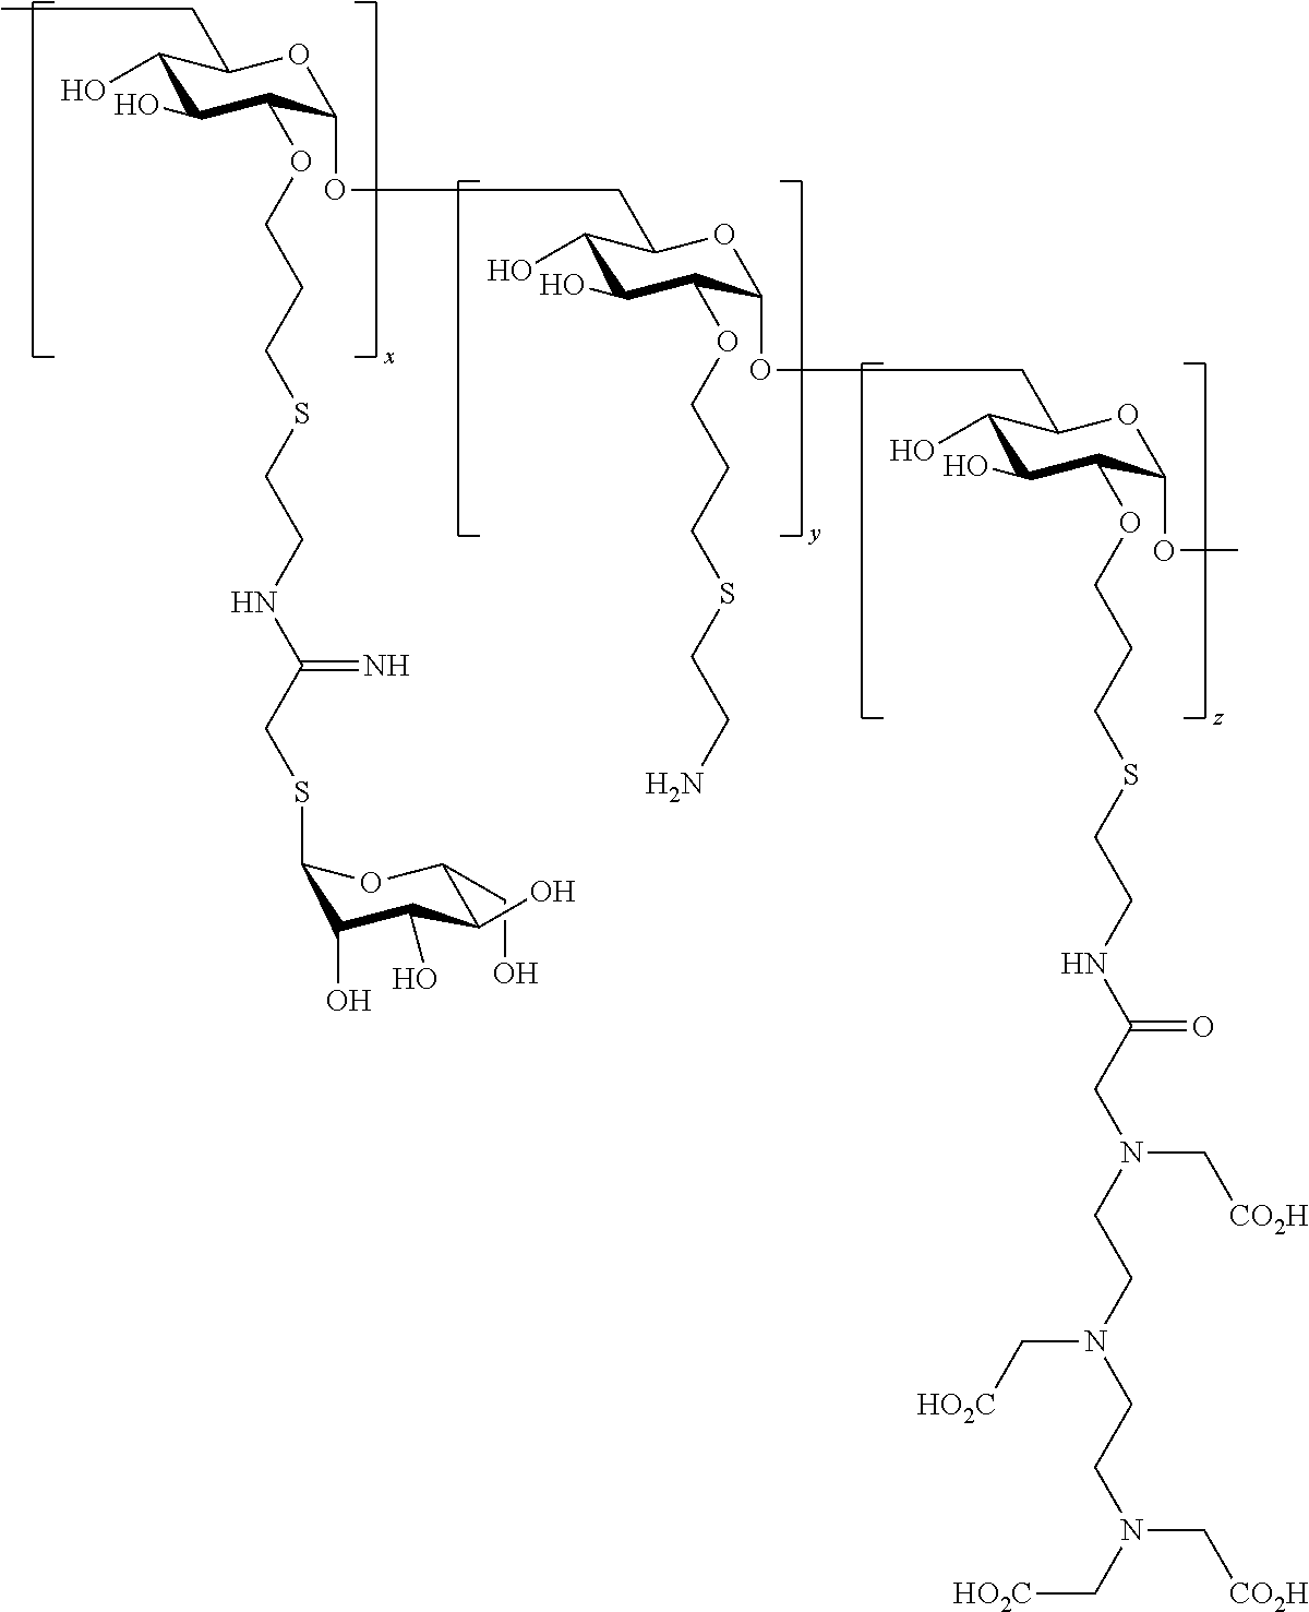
C(C1C(O)C(O)C(O)C(SCC(NCCSCCCOC2C(O)C(O)C(CC)OC2OCC2C(O)C(O)C(OCCCSCCN)C(OCC3C(O)C(O)C(OCCCSCCNC(CN(CCN(CCN(C[HO2C])C[CO2H])C[HO2C])C[CO2H])=O)C(OC)O3)O2)=N)O1)O
